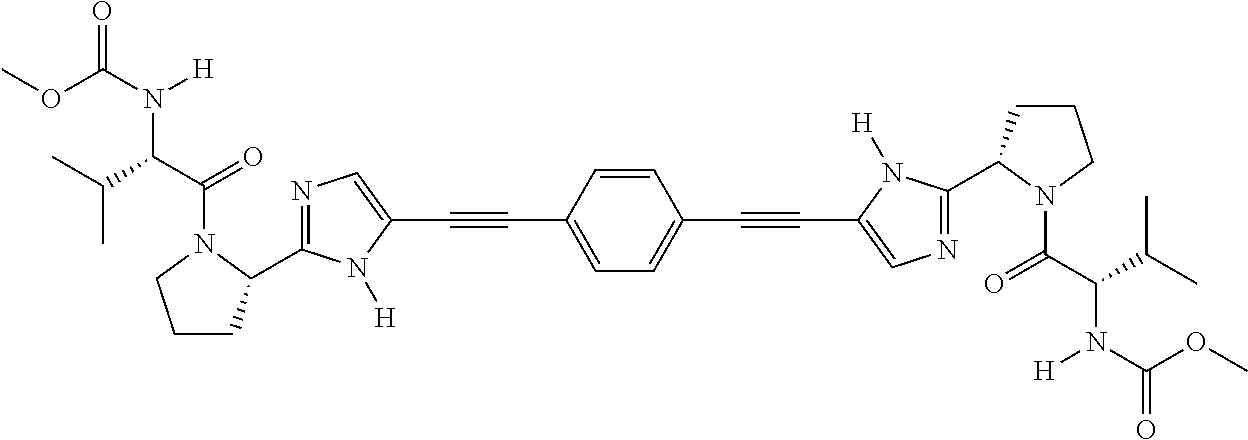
C1=CC(C#CC2=CN=C(C3CCCN3C(C(C(C)C)N(C(OC)=O)[H])=O)N2[H])=CC=C1C#CC1=CN=C(C2CCCN2C(C(C(C)C)N(C(OC)=O)[H])=O)N1[H]
